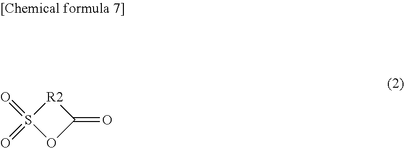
O1C(=O)[R2]S1(=O)=O
